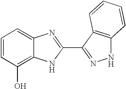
C1=CC(O)=C2C(=C1)N=C(C1=NNC3=C1C=CC=C3)N2
